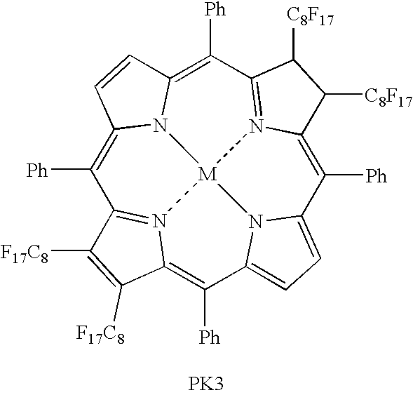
C1([Ph])=C2N3C(=C([Ph])C4=N5C(=C([Ph])C6=CC=C7N6[M]35N3=C1C([F17C8])=C([F17C8])C3=C7[Ph])C([C8F17])C4[C8F17])C=C2.[PK3]
